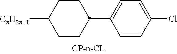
C1CC(C2=CC=C(Cl)C=C2)CCC1[CnH2n+1]
